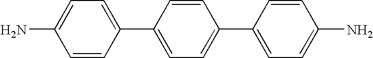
C1=C(C2=CC=C(C3=CC=C(N)C=C3)C=C2)C=CC(N)=C1
